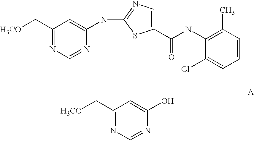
N(C1=NC=C(C(NC2=C(C)C=CC=C2Cl)=O)S1)C1=CC(C[H3CO])=NC=N1.OC1=CC(C[H3CO])=NC=N1
